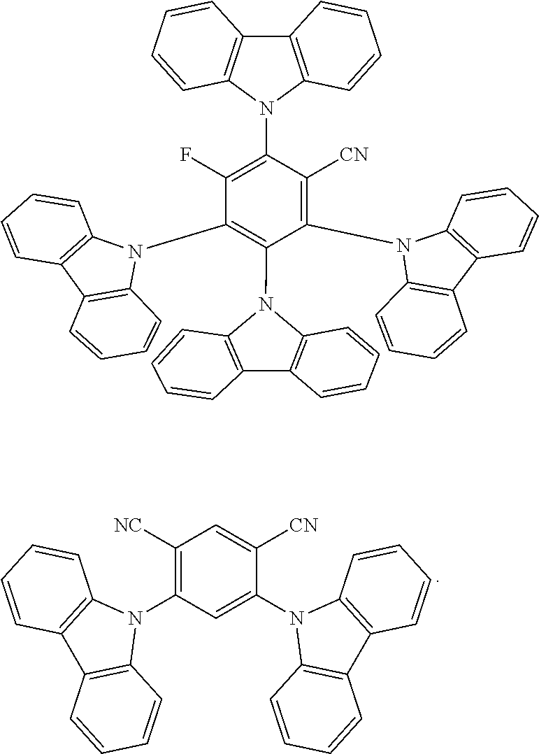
C1=C(N2C3=C(C4=C2C=CC=C4)C=CC=C3)C([CN])=CC([NC])=C1N1C2=C(C3=C1C=CC=C3)C=CC=C2.C12=C(N(C3=C(F)C(N4C5=C(C6=C4C=CC=C6)C=CC=C5)=C(N4C5=C(C6=C4C=CC=C6)C=CC=C5)C(N4C5=C(C6=C4C=CC=C6)C=CC=C5)=C3[CN])C3=C1C=CC=C3)C=CC=C2
